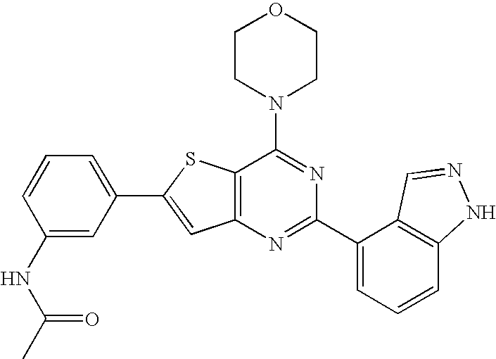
C1CN(C2=NC(C3=CC=CC4=C3C=NN4)=NC3=C2SC(C2=CC=CC(NC(C)=O)=C2)=C3)CCO1
